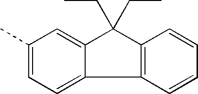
C1(C)=CC=C2C(=C1)C(CC)(CC)C1=C2C=CC=C1
